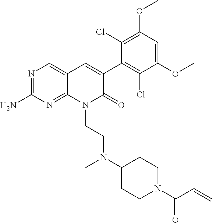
C1(N)=NC=C2C(=N1)N(CCN(C1CCN(C(C=C)=O)CC1)C)C(=O)C(C1=C(Cl)C(OC)=CC(OC)=C1Cl)=C2
